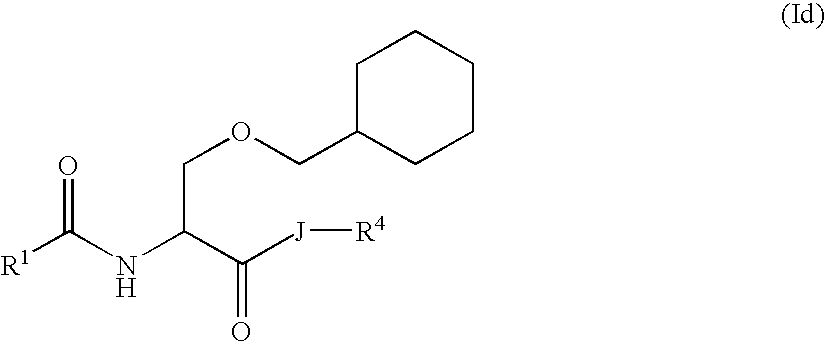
[R1]C(NC(C([J][R4])=O)COCC1CCCCC1)=O
